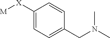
C1=C([X][M])C=CC(CN(C)C)=C1
